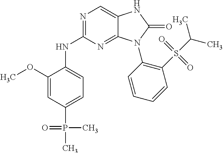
N1=C(NC2=CC=C(P(=O)(C)C)C=C2OC)N=C2C(=C1)NC(=O)N2C1=C(S(C(C)C)(=O)=O)C=CC=C1
